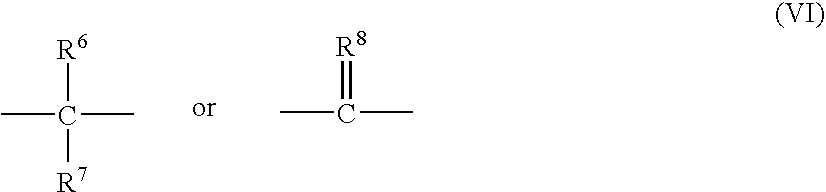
CC(C)([R6])[R7].CC(C)=[R8]
